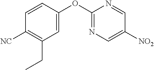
O(C1=NC=C([NO2])C=N1)C1=CC(CC)=C([NC])C=C1
